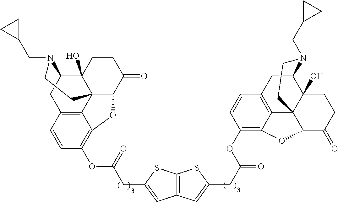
C12(O)C3CC4=C5C1(C(C(=O)CC2)OC5=C(OC(CC1=CC2=C(S1)SC(CC(OC1=C5C6=C(C=C1)CC1C7(O)C6(C(C(=O)CC7)O5)CCN1CC1CC1)=O)=C2)=O)C=C4)CCN3CC1CC1
